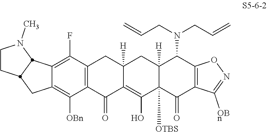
C12=C([OBn])C3=C(C(F)=C1C1N(C)CCC1C2)CC1([H])C(=C(O)C2([OTBS])C([H])(C1)C(N(CC=C)CC=C)C1=C(C2=O)C([OBn])=NO1)C3=O
